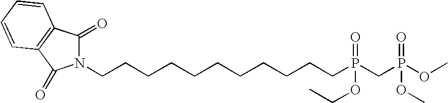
C(CCCCCCCCCCP(CP(OC)(=O)OC)(OCC)=O)N1C(=O)C2=C(C1=O)C=CC=C2
